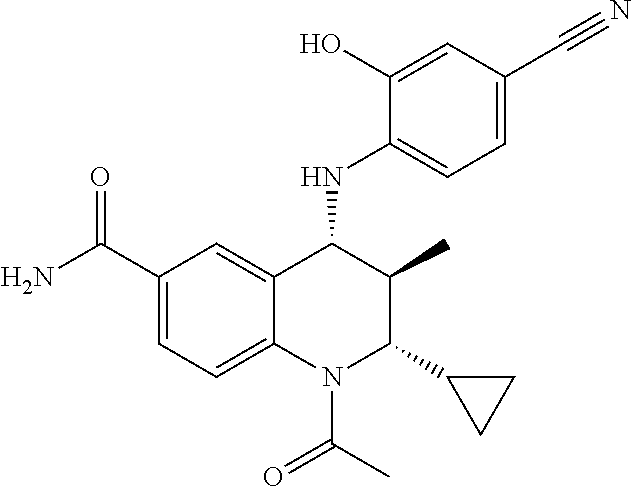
C1(C(=O)N)=CC=C2C(=C1)C(NC1=CC=C(C#N)C=C1O)C(C)C(C1CC1)N2C(=O)C
